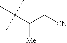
C([CN])C(C(C)(C)C)[Me]
